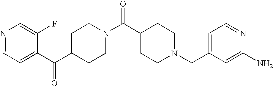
N1=CC=C(C(C2CCN(C(=O)C3CCN(CC4=CC=NC(N)=C4)CC3)CC2)=O)C(F)=C1
